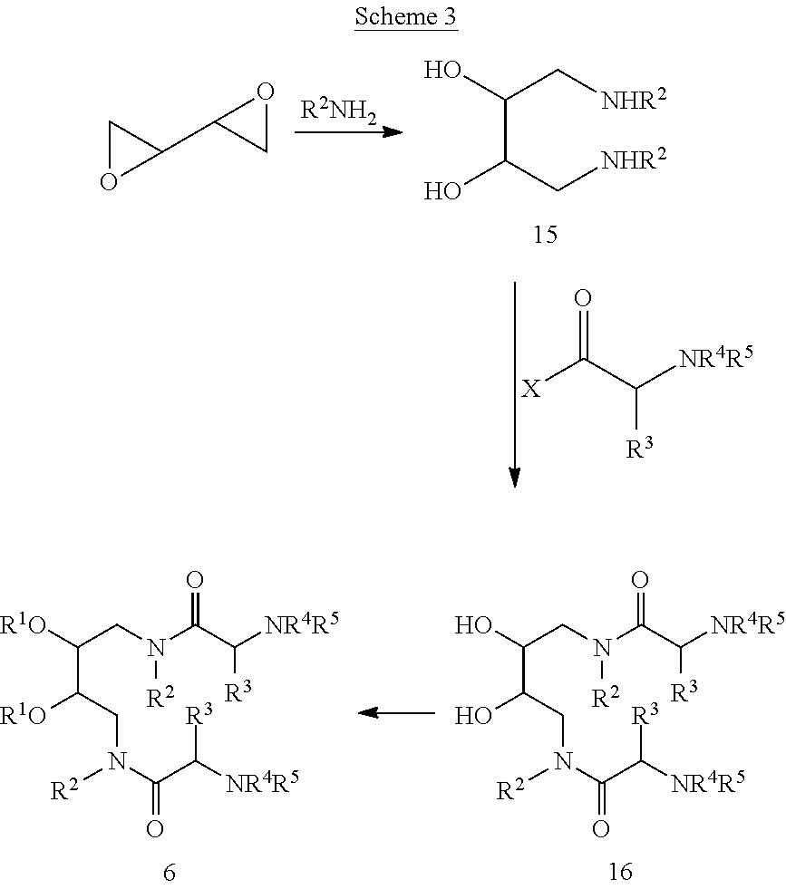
[R2NH2].C1OC1C1CO1.C(C(C[NHR2])O)(C[NHR2])O.[X]C(=O)C([NR4R5])[R3].C(C(CN(C(C([NR4R5])[R3])=O)[R2])O)(CN(C(C([R3])[NR4R5])=O)[R2])O.C(C(CN(C(C([NR4R5])[R3])=O)[R2])[R1O])(CN(C(C([R3])[NR4R5])=O)[R2])[R1O]
